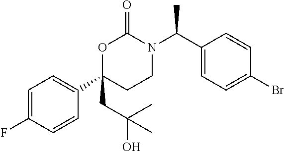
C1(C2(CC(O)(C)C)CCN(C(C3=CC=C(Br)C=C3)C)C(=O)O2)=CC=C(F)C=C1
